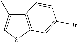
C12=C(SC=C1C)C=C(Br)C=C2
